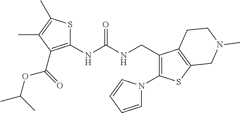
C1(NC(NCC2=C(N3C=CC=C3)SC3=C2CCN(C)C3)=O)=C(C(OC(C)C)=O)C(C)=C(C)S1
